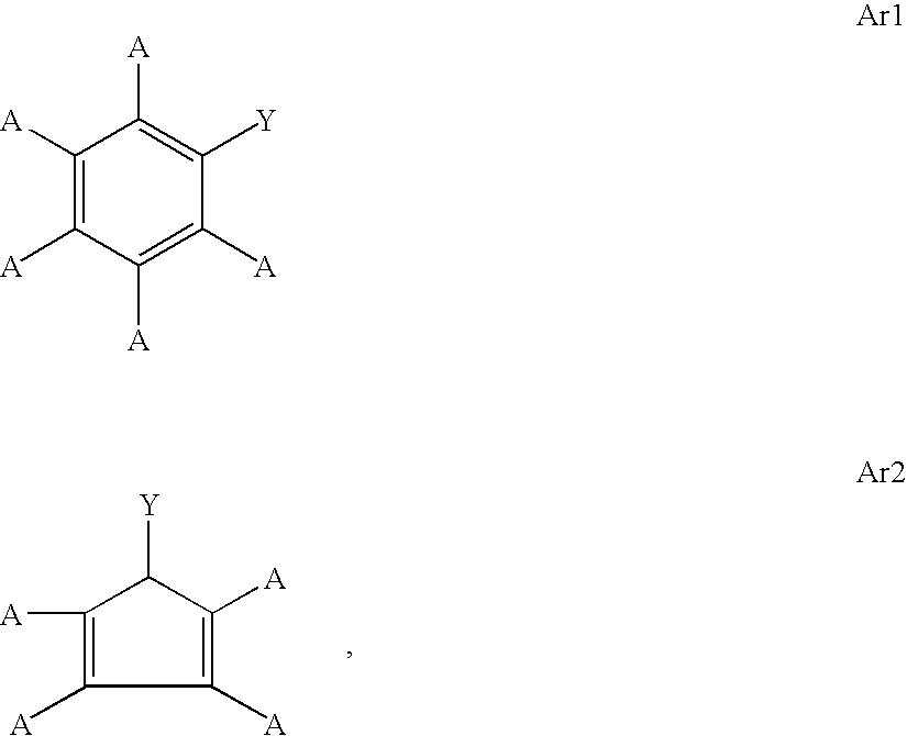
C1([A])=C([A])C([A])=C([A])C1[Y].C1([A])=C([A])C([A])=C([A])C([Y])=C1[A]
